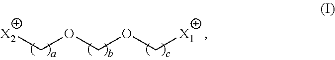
[X2]COCOC[X1]
